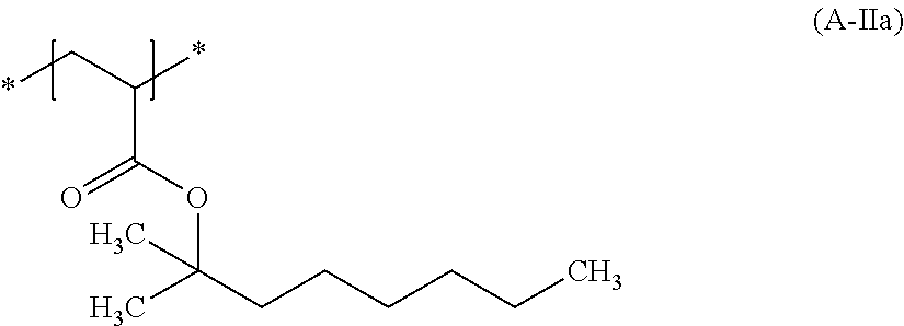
C(C(*)C(OC(CCCCCC)(C)C)=O)*
